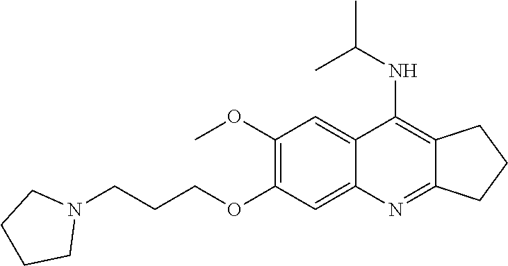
C1(OC)=C(OCCCN2CCCC2)C=C2C(=C1)C(NC(C)C)=C1C(=N2)CCC1
